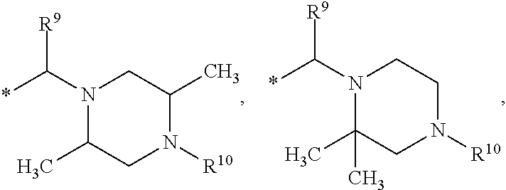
N1(C(*)[R9])C(C)(C)CN([R10])CC1.N1(C(*)[R9])C(C)CN([R10])C(C)C1
